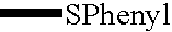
C[SPhenyl]
